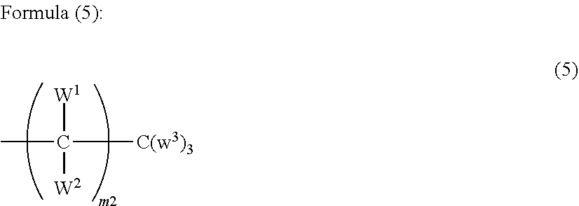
[W1]C([C(w3)3])(C)[W2]
